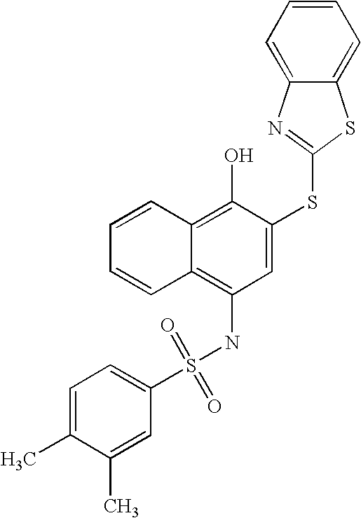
C1=CC=CC2=C(O)C(SC3=NC4=CC=CC=C4S3)=CC(NS(C3=CC=C(C)C(C)=C3)(=O)=O)=C12
